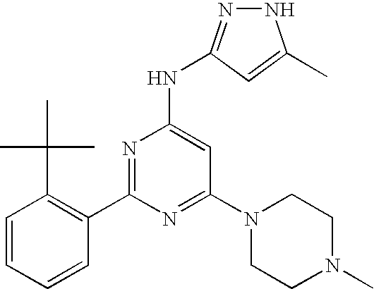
N1N=C(NC2=CC(N3CCN(C)CC3)=NC(C3=C(C(C)(C)C)C=CC=C3)=N2)C=C1C
